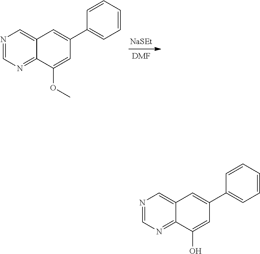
N1=CN=C2C(=C1)C=C(C1=CC=CC=C1)C=C2OC.[NaSEt].[DMF].N1=CN=C2C(=C1)C=C(C1=CC=CC=C1)C=C2O
